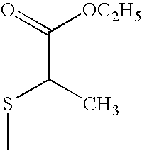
C(C(SC)C)(=O)[OC2H5]
